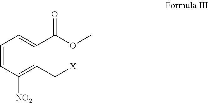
C1=CC([NO2])=C(C[X])C(C(OC)=O)=C1
